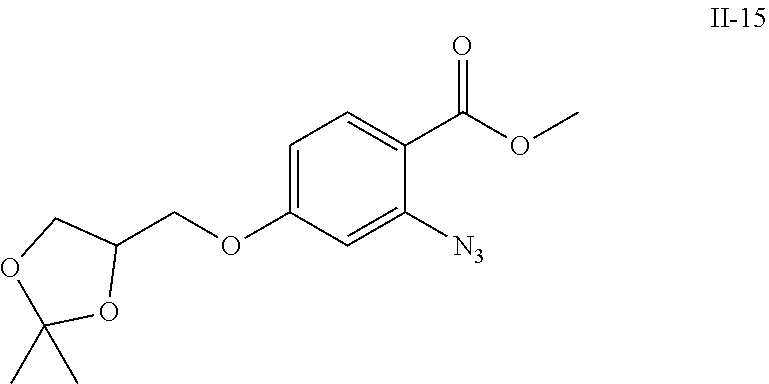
C1=C(OCC2COC(C)(C)O2)C=C([N3])C(C(OC)=O)=C1
